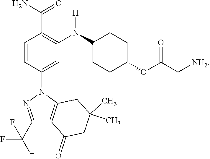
C1(C(F)(F)F)=NN(C2=CC(N(C3CCC(OC(C[NH2])=O)CC3)[H])=C(C(N)=O)C=C2)C2=C1C(=O)CC(C)(C)C2
